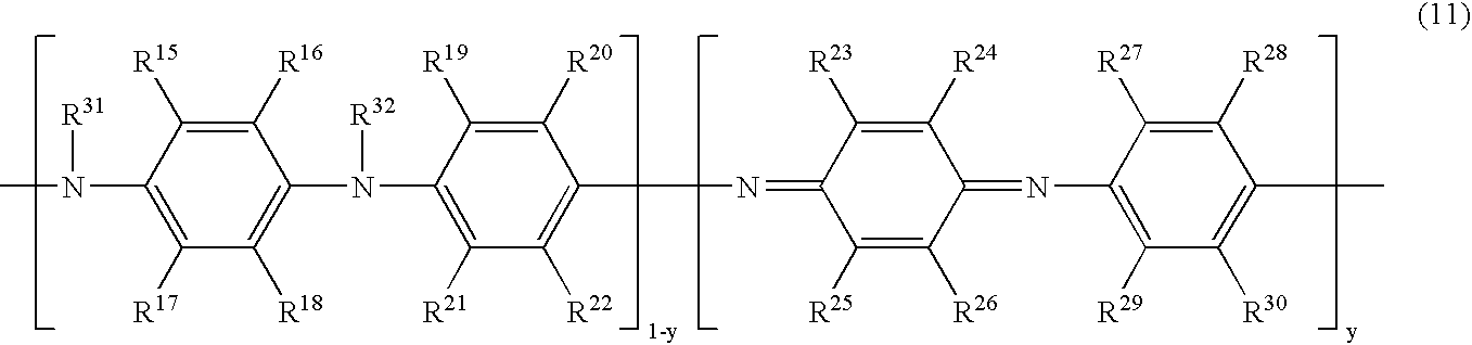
C1([R17])=C(N(C)[R31])C([R15])=C([R16])C(N(C2=C([R21])C([R22])=C(N=C3C([R25])=C([R26])C(=NC4=C([R29])C([R30])=C(C)C([R28])=C4[R27])C([R24])=C3[R23])C([R20])=C2[R19])[R32])=C1[R18]
